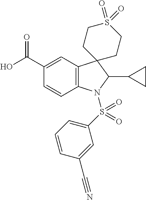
C12=C(C=C(C(O)=O)C=C1)C1(C(C3CC3)N2S(C2=CC=CC(C#N)=C2)(=O)=O)CCS(=O)(=O)CC1
